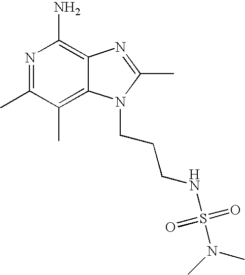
N1=C(C)C(C)=C2C(=C1N)N=C(C)N2CCCNS(N(C)C)(=O)=O
